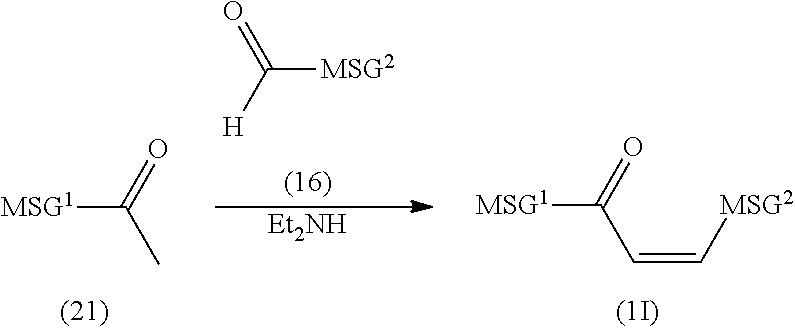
[MSG1]C(=O)C.C([MSG2])([H])=O.[Et2NH].C(C=C[MSG2])(=O)[MSG1]
